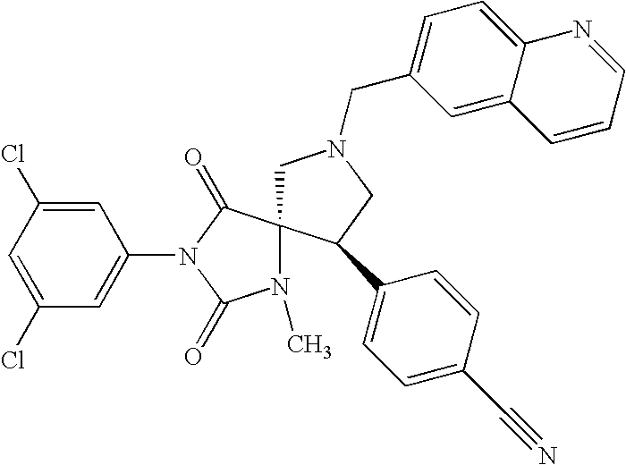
C1(Cl)=CC(Cl)=CC(N2C(=O)N(C)C3(C2=O)CN(CC2=CC=C4C(=C2)C=CC=N4)CC3C2=CC=C(C#N)C=C2)=C1
